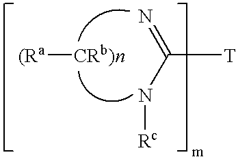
N=C([T])N[Rc].[(Ra][CRb)n]
